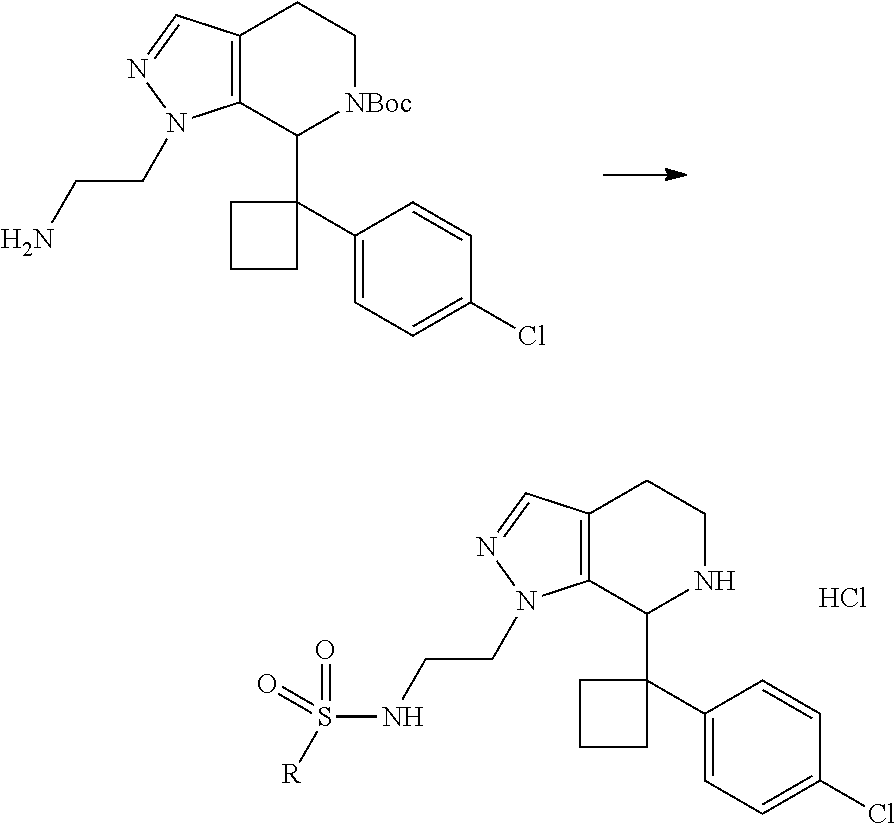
C12=C(C(C3(C4=CC=C(Cl)C=C4)CCC3)NCC1)N(CCNS([R])(=O)=O)N=C2.Cl.C12=C(C(C3(C4=CC=C(Cl)C=C4)CCC3)[NBoc]CC1)N(CCN)N=C2
